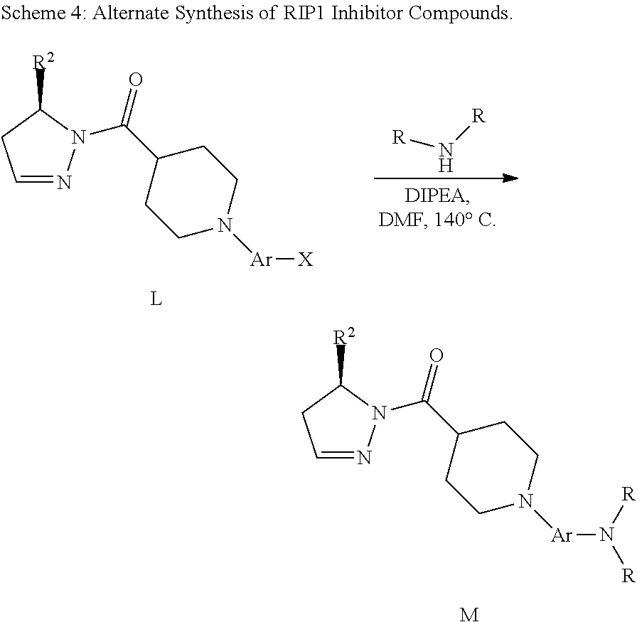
C1=NN(C(C2CCN([Ar][X])CC2)=O)C([R2])C1.[R]N[R].C1=NN(C(C2CCN([Ar]N([R])[R])CC2)=O)C([R2])C1.[M]
